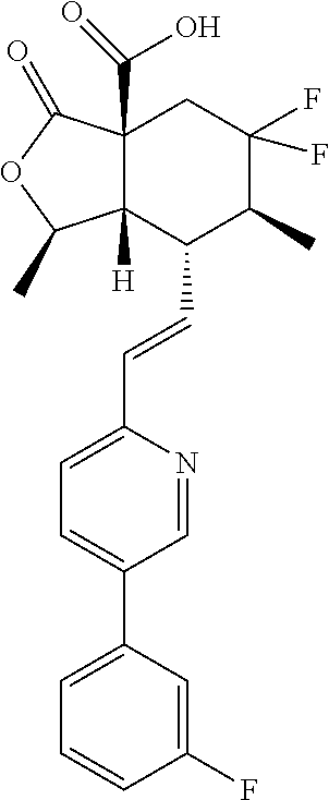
C1(C=CC2=CC=C(C3=CC=CC(F)=C3)C=N2)C2([H])C(C(O)=O)(CC(F)(F)C1C)C(=O)OC2C
